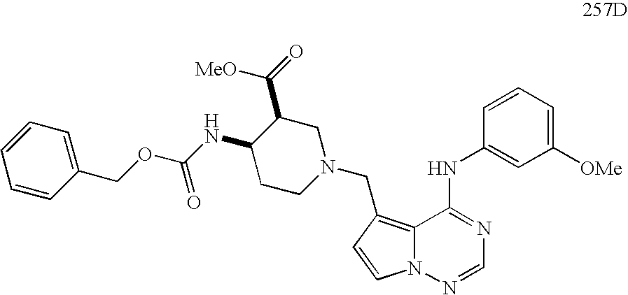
C1=CC(COC(NC2CCN(CC3=C4N(N=CN=C4NC4=CC([OMe])=CC=C4)C=C3)CC2C(=O)[MeO])=O)=CC=C1
